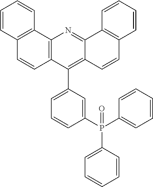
C1=CC2=C(C=C1)C1=C(C=C2)C(C2=CC=CC(P(C3=CC=CC=C3)(C3=CC=CC=C3)=O)=C2)=C2C(=N1)C1=C(C=C2)C=CC=C1
